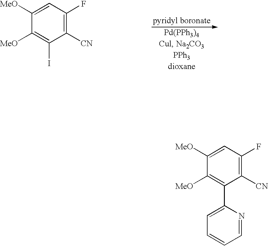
C1=C([MeO])C([MeO])=C(I)C([CN])=C1F.C1=C([MeO])C([MeO])=C(C2=CC=CC=N2)C([CN])=C1F
